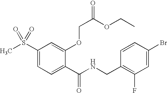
C1(S(C)(=O)=O)=CC=C(C(NCC2=C(F)C=C(Br)C=C2)=O)C(OCC(OCC)=O)=C1
